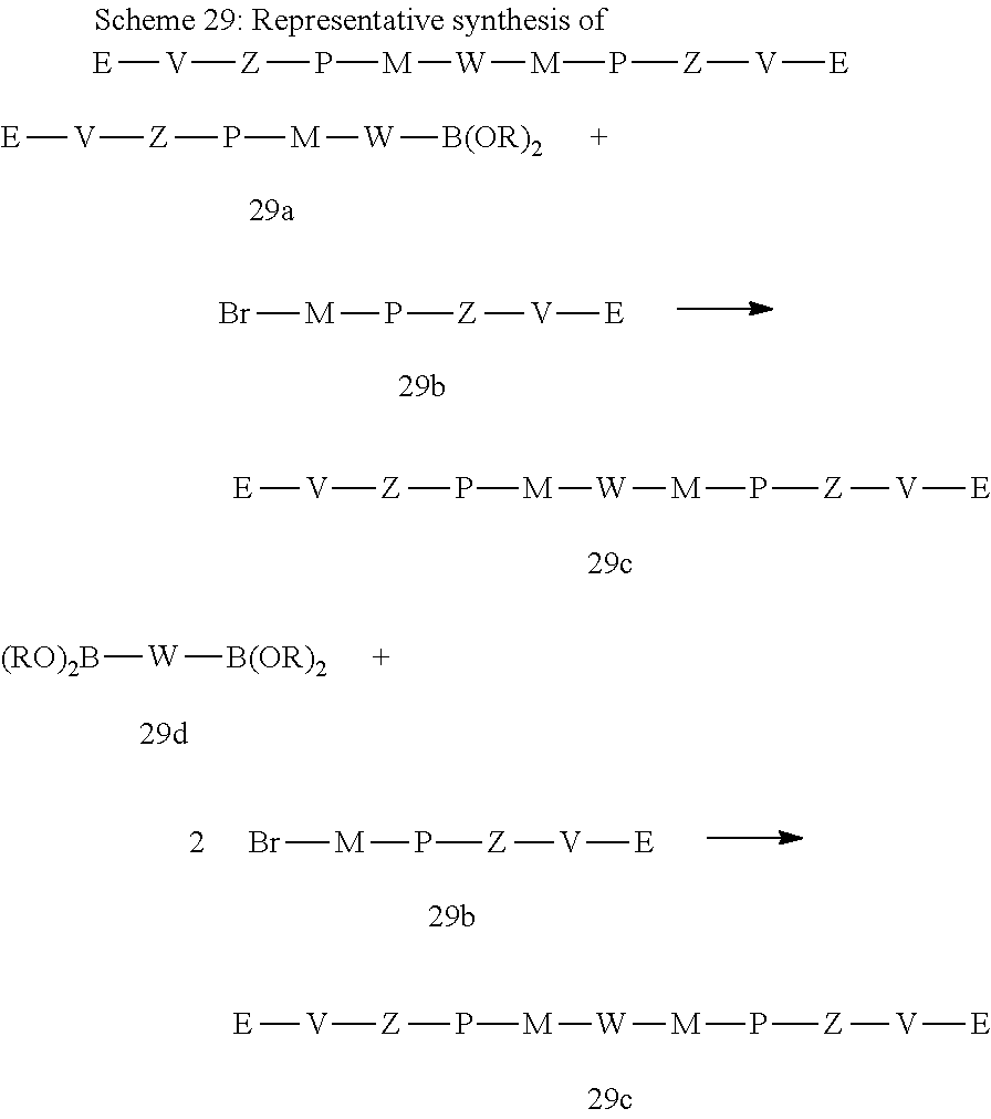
[W]([M]P[Z][V][E])[M]P[Z][V][E].[W]([B(OR)2])[M]P[Z][V][E].[E][V][Z]P[M]Br.[W]([M]P[Z][V][E])[M]P[Z][V][E].[(RO)2B][W][B(OR)2].[E][V][Z]P[M]Br.[W]([M]P[Z][V][E])[M]P[Z][V][E]
